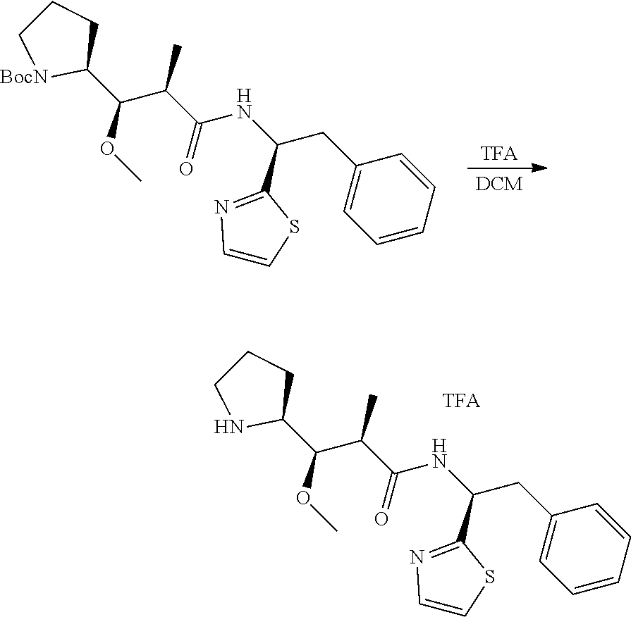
C(=O)(C(C)C(C1CCCN1)OC)NC(CC1=CC=CC=C1)C1=NC=CS1.[TFA].[DCM].C(=O)(C(C)C(C1CCC[BocN]1)OC)NC(CC1=CC=CC=C1)C1=NC=CS1
